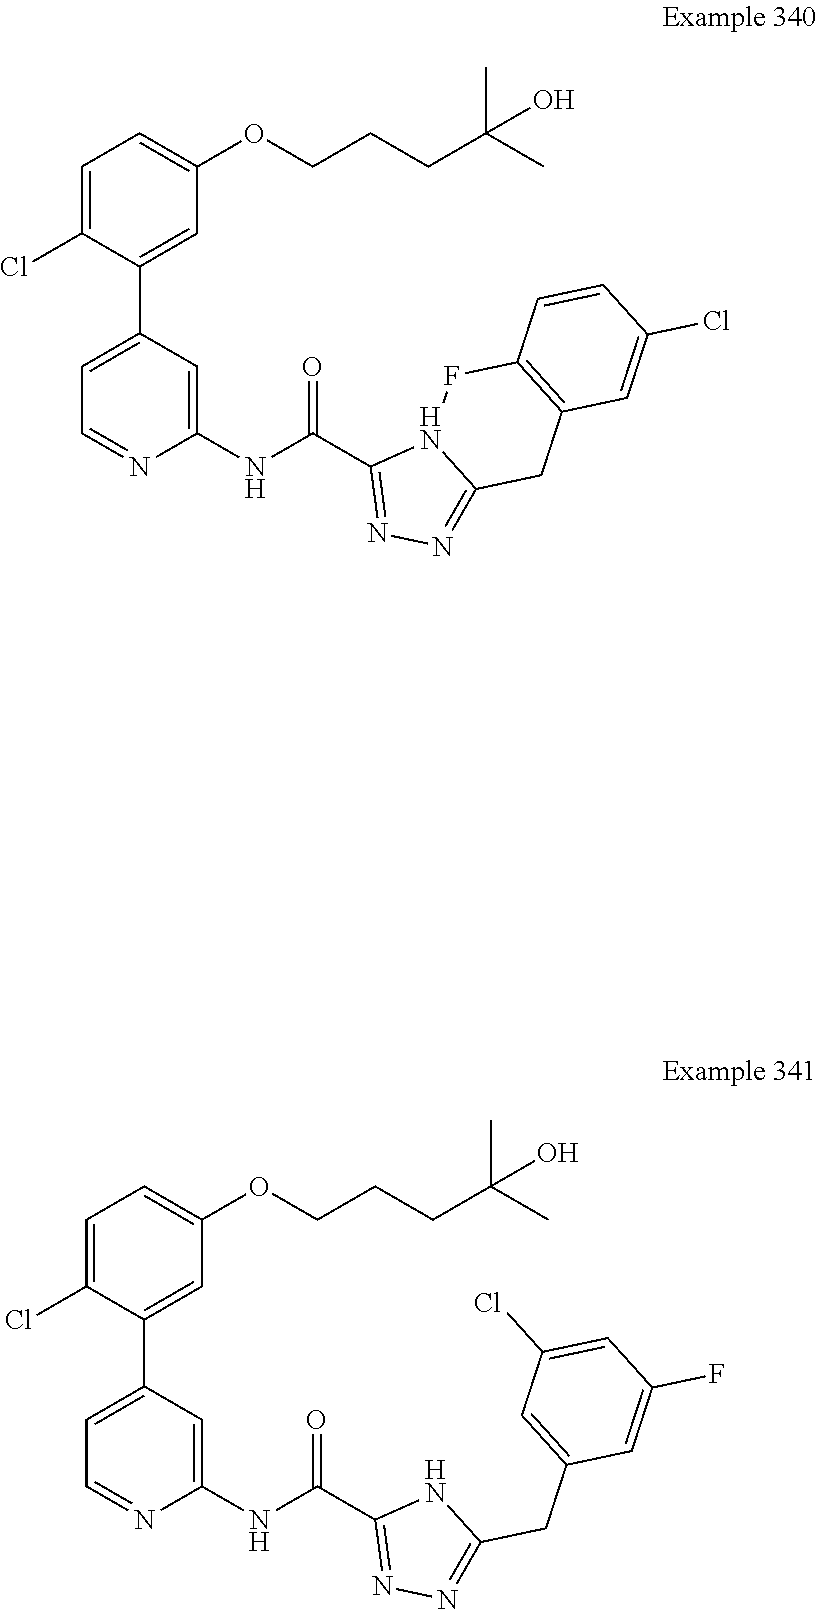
C1=C(C2=CC(OCCCC(C)(C)O)=CC=C2Cl)C=C(NC(=O)C2=NN=C3N2FC2=C(C3)C=C(Cl)C=C2)N=C1.C1=C(C2=CC(OCCCC(C)(C)O)=CC=C2Cl)C=C(NC(=O)C2=NN=C(CC3=CC(Cl)=CC(F)=C3)N2)N=C1
